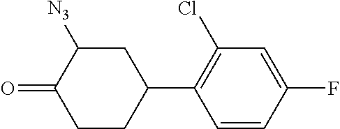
C1=CC(F)=CC(Cl)=C1C1CC([N3])C(=O)CC1
